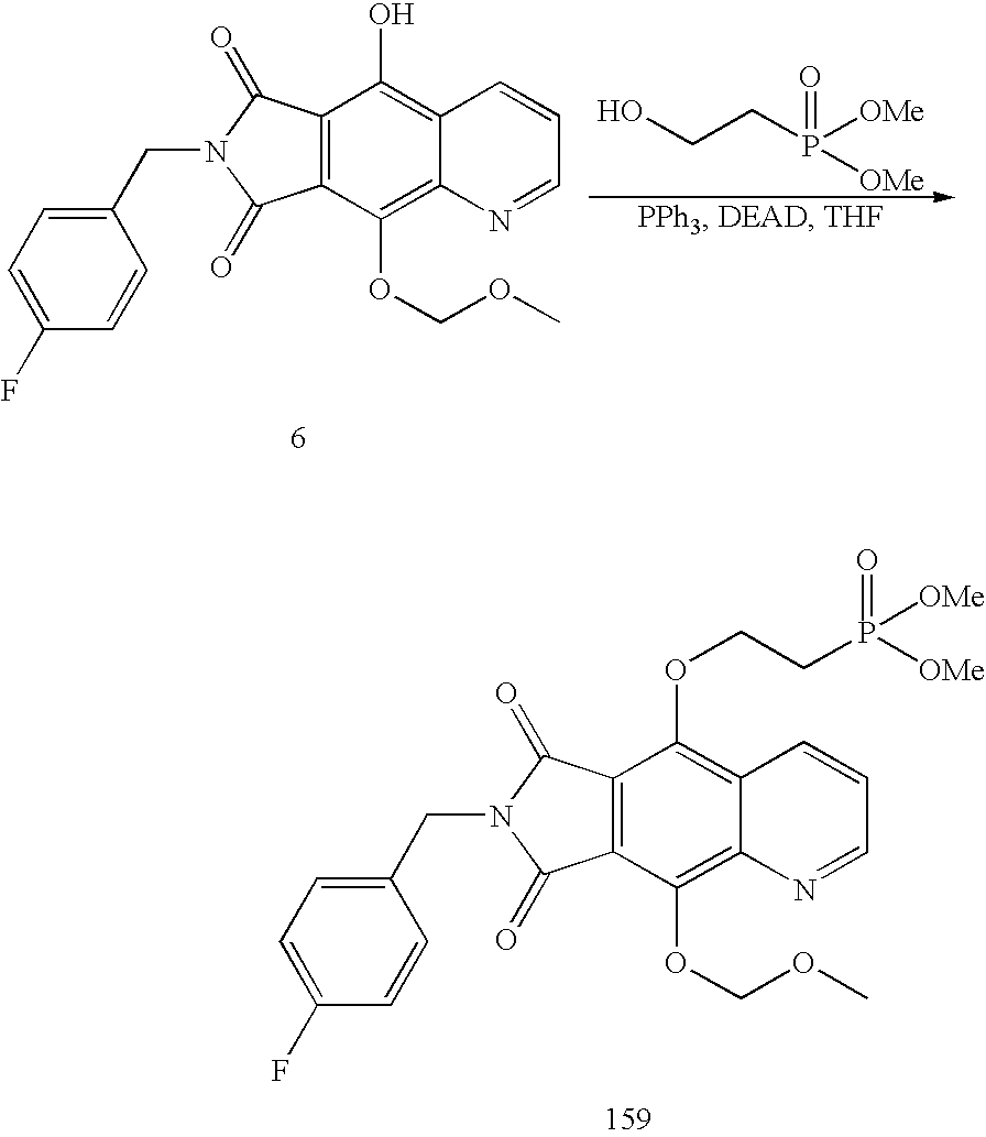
C1(F)=CC=C(CN2C(=O)C3=C(C2=O)C(O)=C2C(=C3OCOC)N=CC=C2)C=C1.C(P([OMe])([OMe])=O)CO.C1(F)=CC=C(CN2C(=O)C3=C(C2=O)C(OCCP([OMe])([OMe])=O)=C2C(=C3OCOC)N=CC=C2)C=C1
